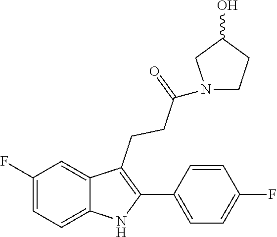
C1=CC(F)=CC=C1C1=C(CCC(=O)N2CCC(O)C2)C2=CC(F)=CC=C2N1
